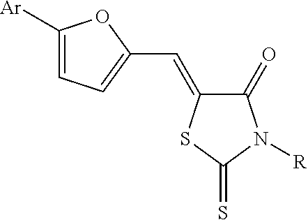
C1(=O)C(=CC2=CC=C([Ar])O2)SC(=S)N1[R]
